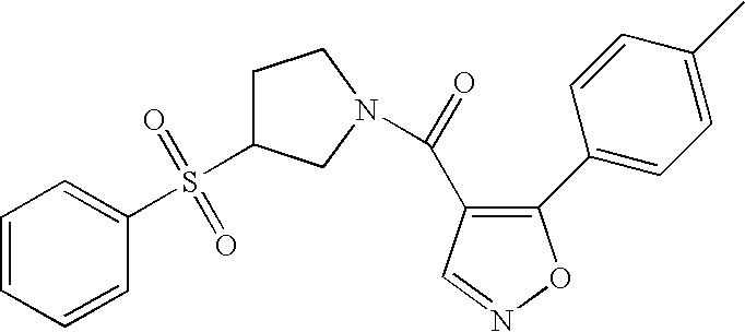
C1C(S(C2=CC=CC=C2)(=O)=O)CN(C(=O)C2=C(C3=CC=C(C)C=C3)ON=C2)C1
